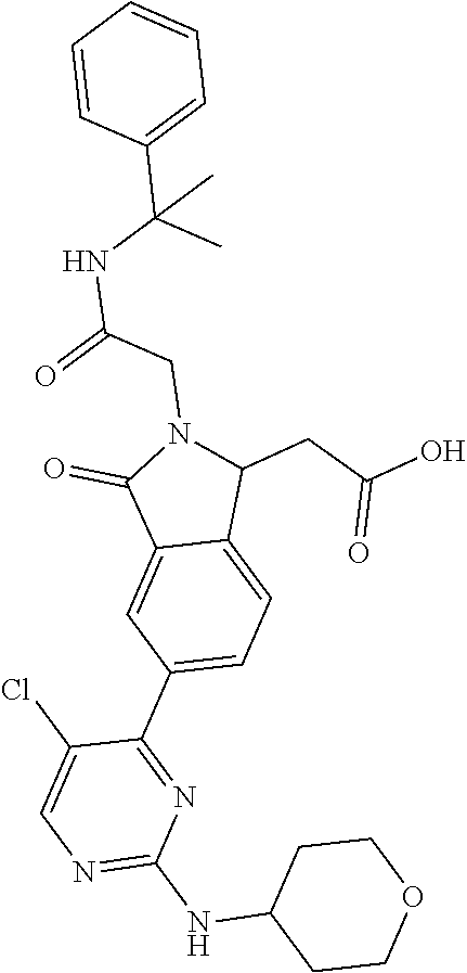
N1=C(NC2CCOCC2)N=C(C2=CC=C3C(=C2)C(=O)N(CC(=O)NC(C)(C2=CC=CC=C2)C)C3CC(O)=O)C(Cl)=C1
